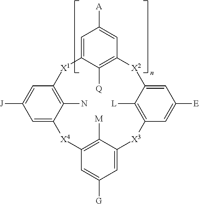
C1=C2C([Q])=C(C=C1[A])[X2]C1=CC([E])=CC(=C1[L])[X3]C1=CC([G])=CC(=C1[M])[X4]C1=CC([J])=CC(=C1N)[X1]2
